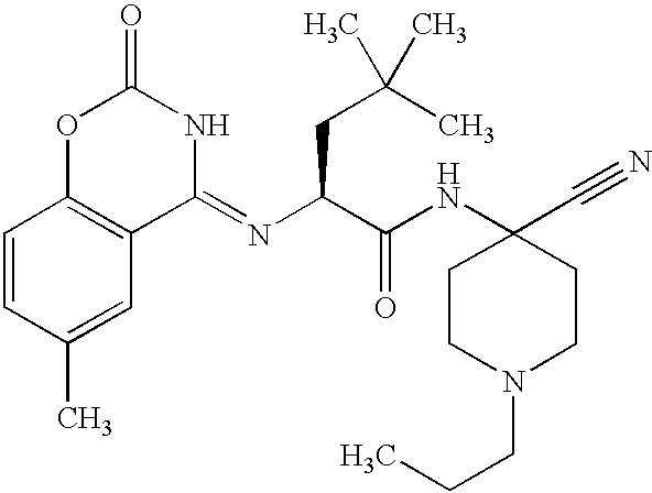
C1(=NC(C(NC2(C#N)CCN(CCC)CC2)=O)CC(C)(C)C)NC(=O)OC2=C1C=C(C)C=C2
